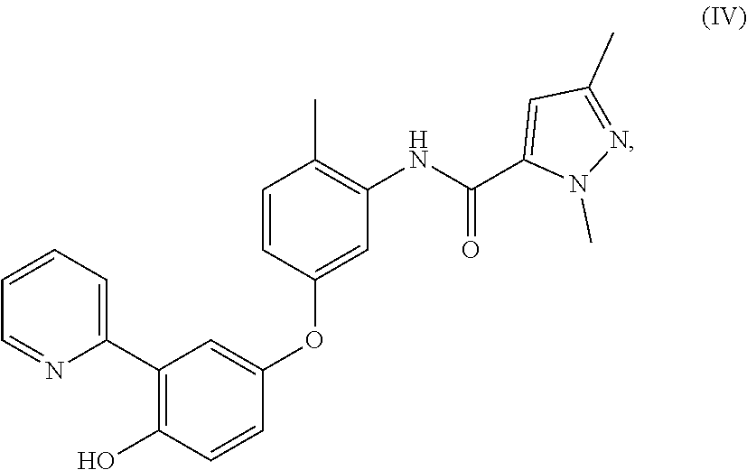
C1(C2=CC=CC=N2)=C(O)C=CC(OC2=CC(NC(C3=CC(C)=NN3C)=O)=C(C)C=C2)=C1
